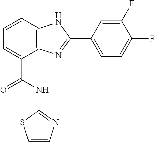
C1=CC2=C(C(C(NC3=NC=CS3)=O)=C1)N=C(C1=CC=C(F)C(F)=C1)N2
